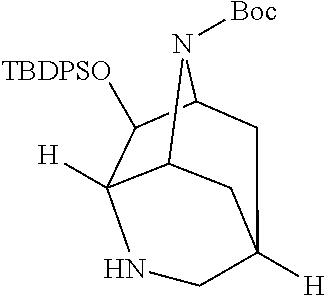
C12C3([H])C([TBDPSO])C(N1[Boc])CC([H])(C2)CN3
